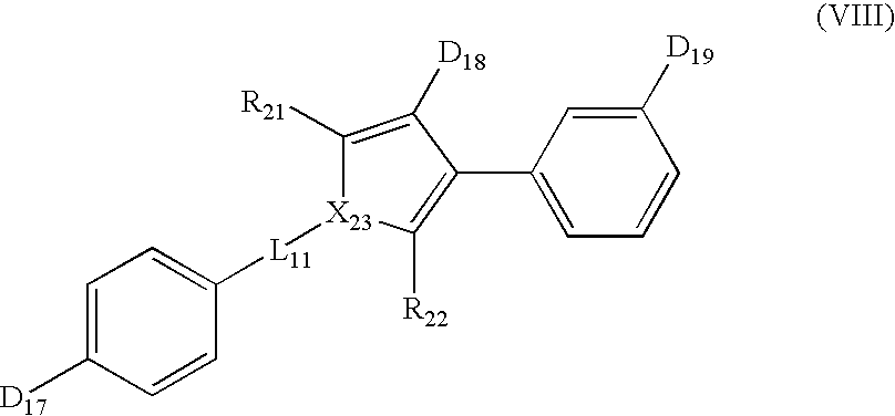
C1=C(C2=C([R22])[X23]([L11]C3=CC=C([D17])C=C3)C([R21])=C2[D18])C=C([D19])C=C1
